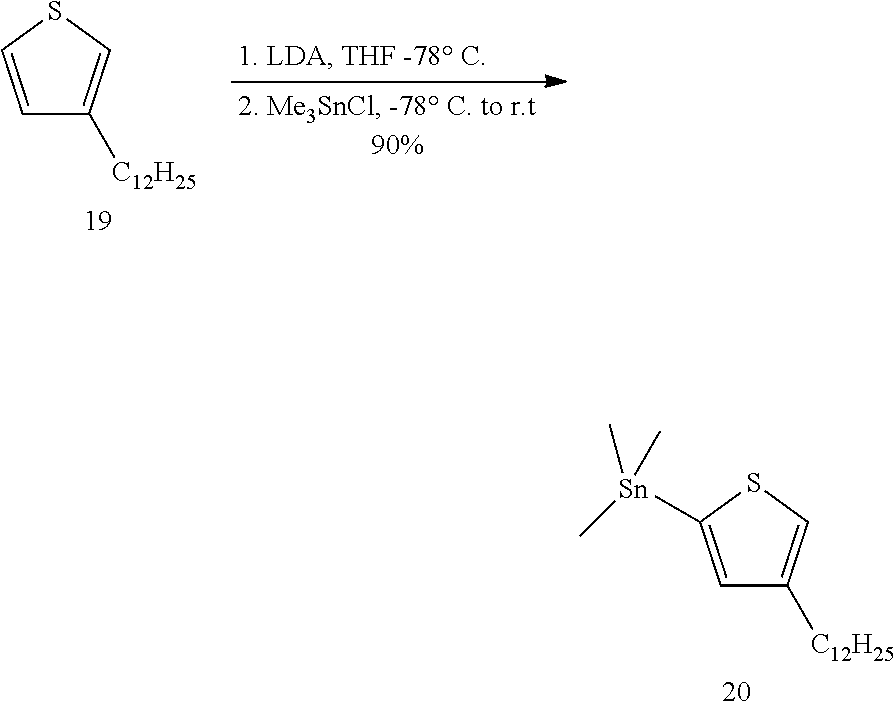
C1=C([Sn](C)(C)C)SC=C1[C12H25].C1=CSC=C1[C12H25]
